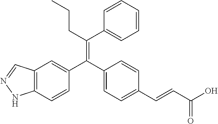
C12=C(C=CC(C(C3=CC=C(C=CC(O)=O)C=C3)=C(CCC)C3=CC=CC=C3)=C1)NN=C2
